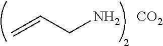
C=CCN.[CO2]
